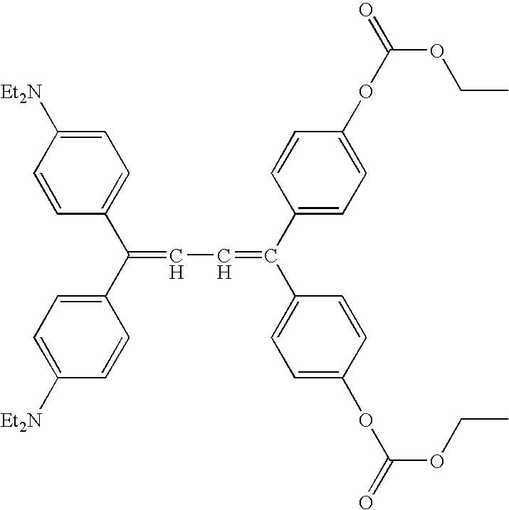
C(=C(C1=CC=C(OC(=O)OCC)C=C1)C1=CC=C(OC(OCC)=O)C=C1)C=C(C1=CC=C([Et2N])C=C1)C1=CC=C([Et2N])C=C1
